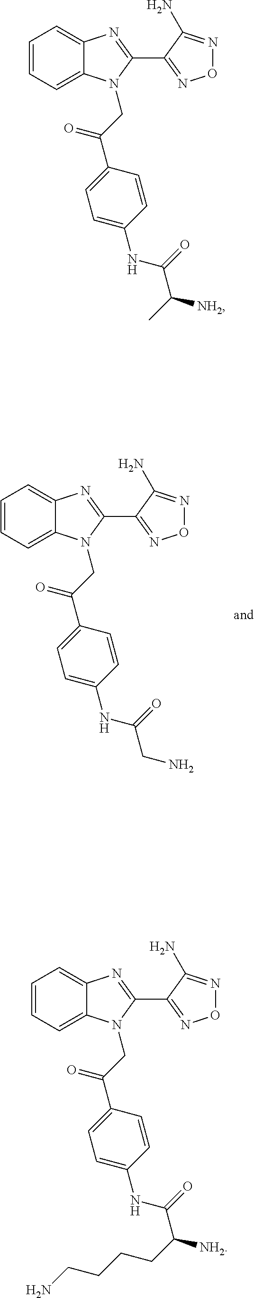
C1=CC=C2C(=C1)N=C(C1=NON=C1N)N2CC(=O)C1=CC=C(NC(=O)CN)C=C1.C1=CC=C2C(=C1)N=C(C1=NON=C1N)N2CC(=O)C1=CC=C(NC(=O)C(C)[NH2])C=C1.C1=CC=C2C(=C1)N=C(C1=NON=C1N)N2CC(=O)C1=CC=C(NC(=O)C([NH2])CCCCN)C=C1
